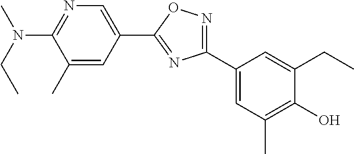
C1(N(CC)C)=NC=C(C2=NC(C3=CC(C)=C(O)C(CC)=C3)=NO2)C=C1C
